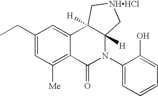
C1(CC)=CC([Me])=C2C(=C1)C1([H])C([H])(N(C3=CC=CC=C3O)C2=O)C[NHHCl]C1
